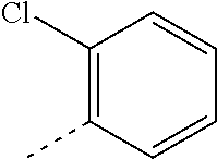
C1(Cl)=C(C)C=CC=C1
